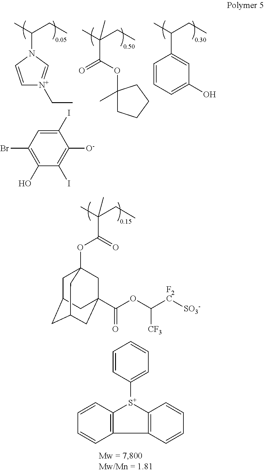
CC(CC)(C(=O)OC1(C)CCCC1)C.CC(CC)C1=CC(O)=CC=C1.CC(CC)N1C=C[N+](CC)=C1.C1([O-])=C(I)C(O)=C(Br)C=C1I.CC(CC)(C)C(=O)OC12CC3CC(CC(C(OC([F2C][SO3-])[CF3])=O)(C1)C3)C2.C1=CC([S+]2C3=C(C=CC=C3)C3=C2C=CC=C3)=CC=C1
